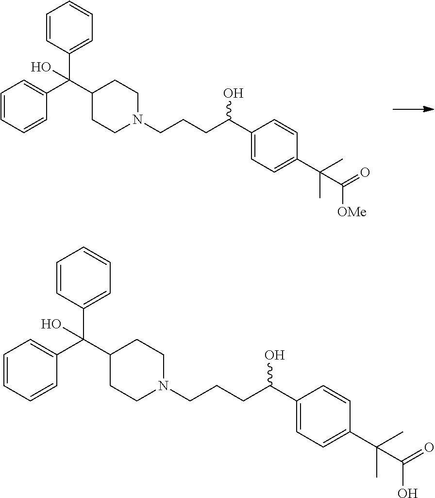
C(N1CCC(C(C2=CC=CC=C2)(C2=CC=CC=C2)O)CC1)CCC(C1=CC=C(C(C)(C)C(=O)[OMe])C=C1)O.C(N1CCC(C(C2=CC=CC=C2)(C2=CC=CC=C2)O)CC1)CCC(C1=CC=C(C(C)(C)C(=O)O)C=C1)O
